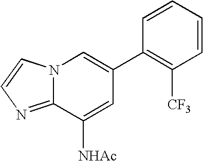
N12C(=NC=C1)C([NHAc])=CC(C1=C([CF3])C=CC=C1)=C2
